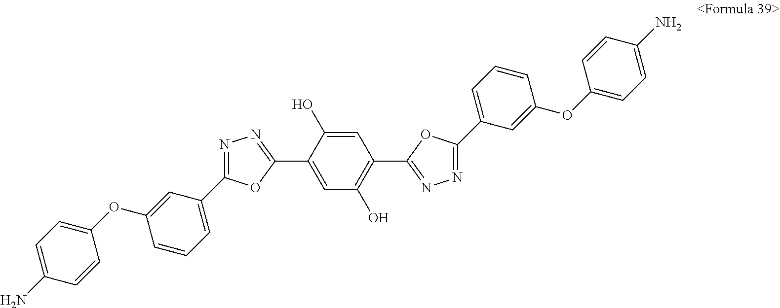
C1=C(N)C=CC(OC2=CC(C3=NN=C(C4=CC(O)=C(C5=NN=C(C6=CC=CC(OC7=CC=C(N)C=C7)=C6)O5)C=C4O)O3)=CC=C2)=C1
